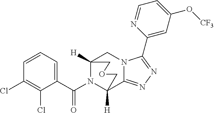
C12([H])N(C(C3=CC=CC(Cl)=C3Cl)=O)C([H])(C3=NN=C(C4=CC(O[CF3])=CC=N4)N3C1)COC2
